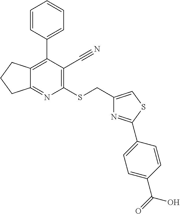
C1=CC(C2=C3C(=NC(SCC4=CSC(C5=CC=C(C(=O)O)C=C5)=N4)=C2C#N)CCC3)=CC=C1
